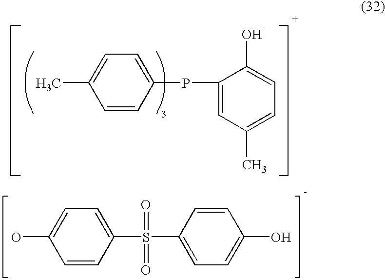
C1=CC(PC2=CC(C)=CC=C2O)=CC=C1C.C1=CC(S(C2=CC=C(O)C=C2)(=O)=O)=CC=C1O
